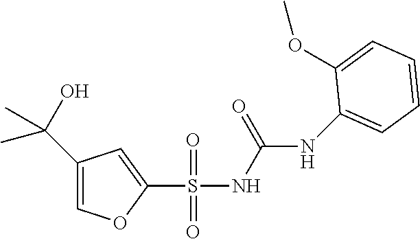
O(C1=CC=CC=C1NC(NS(C1=CC(C(C)(C)O)=CO1)(=O)=O)=O)C
